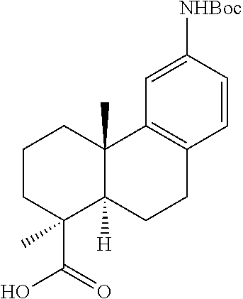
C1CC(C(=O)O)(C)C2([H])C(C)(C1)C1=C(CC2)C=CC([NHBoc])=C1
